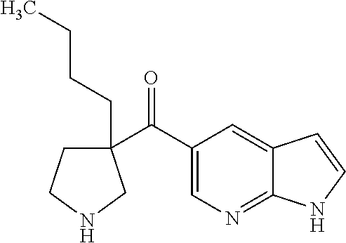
C1(C(C2=CN=C3C(=C2)C=CN3)=O)(CCCC)CCNC1
